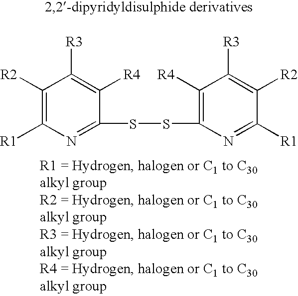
C1([R2])=C([R1])N=C(SSC2=C([R4])C([R3])=C([R2])C([R1])=N2)C([R4])=C1[R3]
